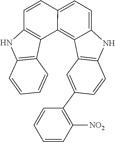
C1=C2C(=C3C(=C1)NC1=C3C=C(C3=C([NO2])C=CC=C3)C=C1)C1=C(NC3=C1C=CC=C3)C=C2
